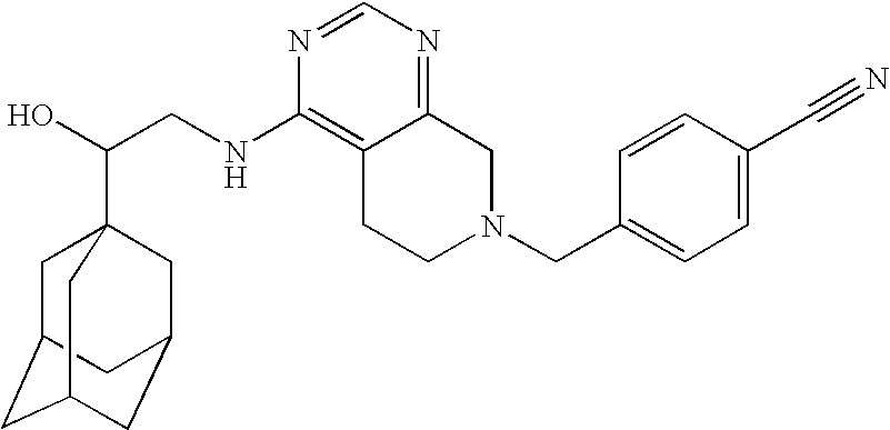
C(CNC1=C2C(=NC=N1)CN(CC1=CC=C(C#N)C=C1)CC2)(O)C12CC3CC(CC(C1)C3)C2
